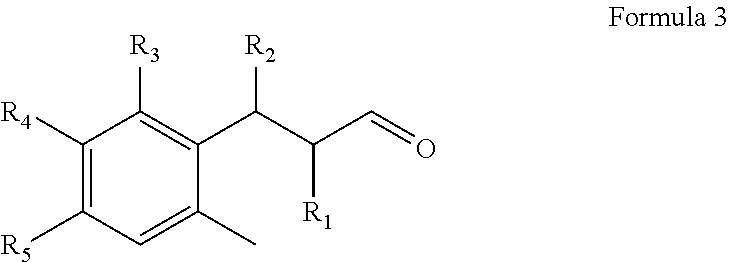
C1([R4])=C([R5])C=C(C)C(C(C(C=O)[R1])[R2])=C1[R3]
